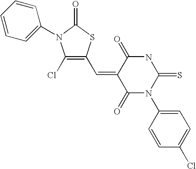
C1(Cl)=C(C=C2C(=O)N(C3=CC=C(Cl)C=C3)C(=S)NC2=O)SC(=O)N1C1=CC=CC=C1
